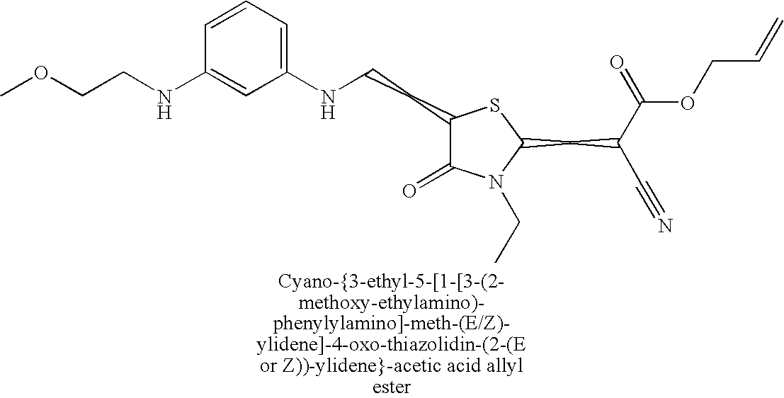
C1(CCNC2=CC=CC(NCCOC)=C2)C(=O)N(CC)C(CC(C(=O)OCC=C)C#N)S1
